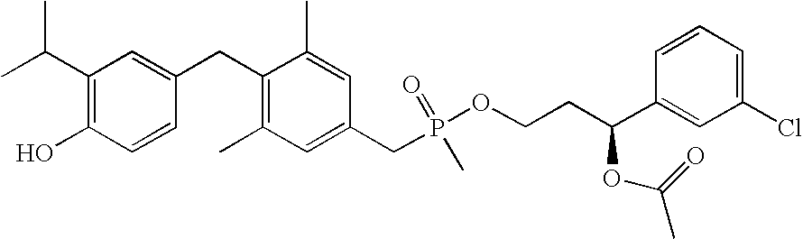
C1(C(C)C)=C(O)C=CC(CC2=C(C)C=C(CP(OCCC(C3=CC(Cl)=CC=C3)OC(C)=O)(=O)C)C=C2C)=C1
